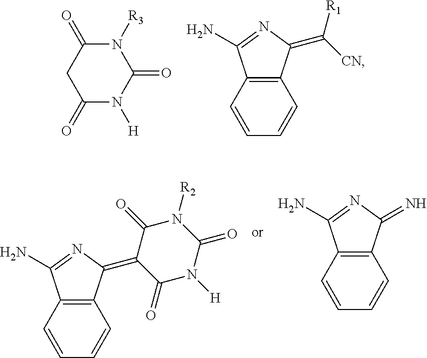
C12=C(C=CC=C1)C(N)=NC2=C1C(=O)N([H])C(=O)N([R2])C1=O.C12=C(C=CC=C1)C(N)=NC2=N.C12=C(C=CC=C1)C(N)=NC2=C([CN])[R1].N1([R3])C(=O)CC(=O)N([H])C1=O
